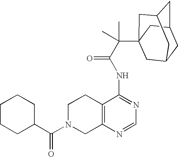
C1N(C(C2CCCCC2)=O)CC2=C(C1)C(NC(=O)C(C13CC4CC(CC(C1)C4)C3)(C)C)=NC=N2
